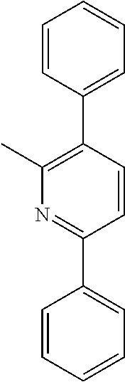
N1=C(C2=CC=CC=C2)C=CC(C2=CC=CC=C2)=C1C
